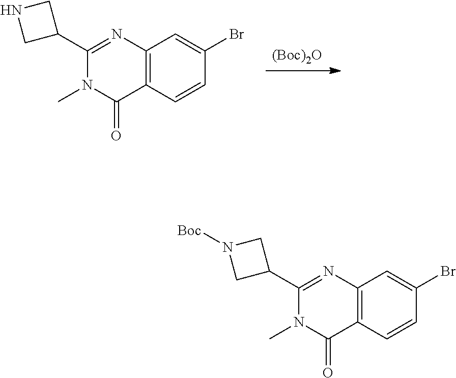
[(Boc)2O].C12=C(N=C(C3CNC3)N(C)C1=O)C=C(Br)C=C2.C12=C(N=C(C3CN([Boc])C3)N(C)C1=O)C=C(Br)C=C2
